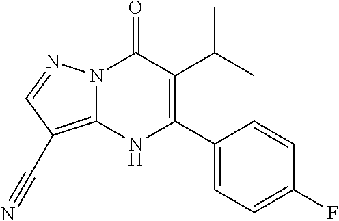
N12C(=C(C#N)C=N1)NC(C1=CC=C(F)C=C1)=C(C(C)C)C2=O
